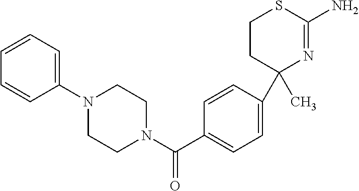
N1(C(C2=CC=C(C3(C)N=C(N)SCC3)C=C2)=O)CCN(C2=CC=CC=C2)CC1
